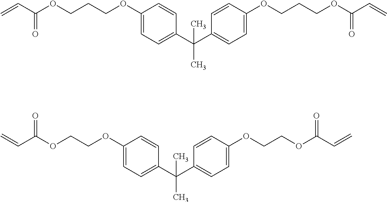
C=CC(OCCCOC1=CC=C(C(C)(C2=CC=C(OCCCOC(C=C)=O)C=C2)C)C=C1)=O.C=CC(OCCOC1=CC=C(C(C)(C2=CC=C(OCCOC(C=C)=O)C=C2)C)C=C1)=O
